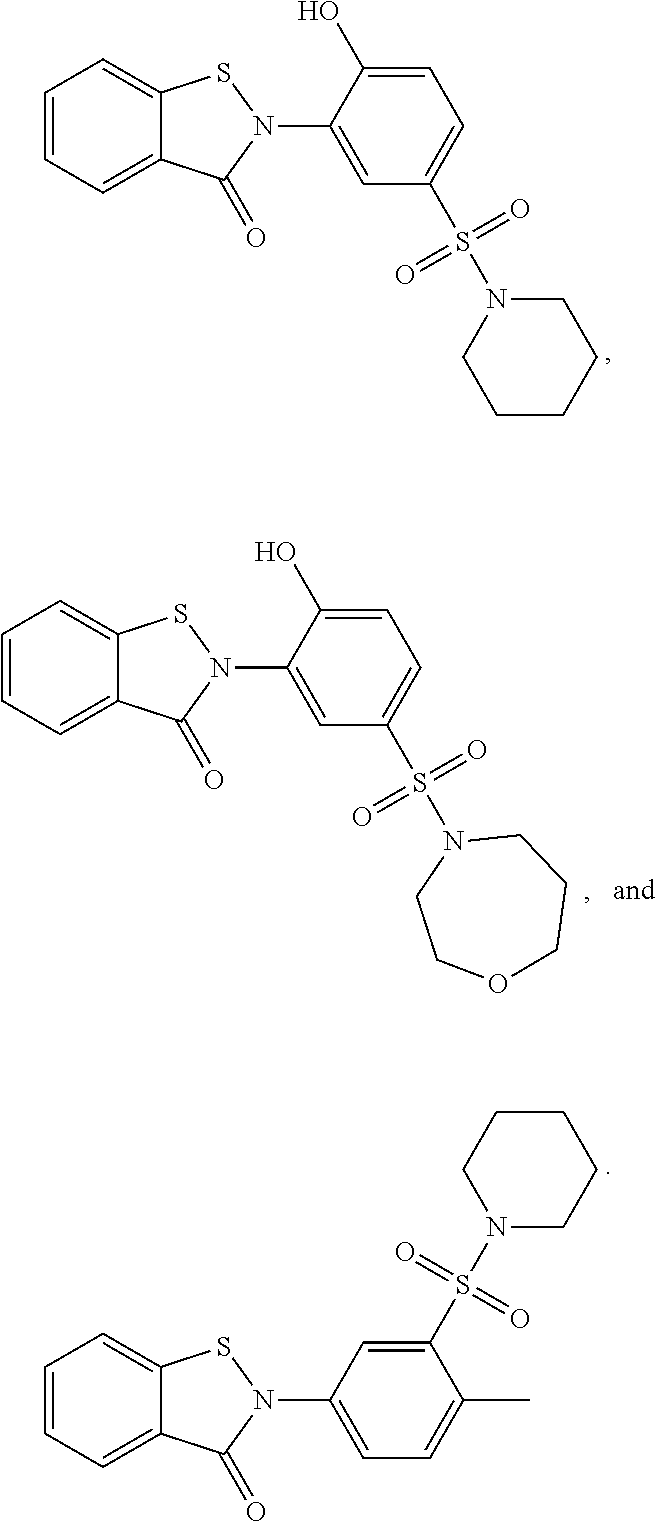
C1=CC=C2C(=C1)SN(C1=CC(S(=O)(=O)N3CCCCC3)=CC=C1O)C2=O.C1=CC=C2C(=C1)SN(C1=CC(S(=O)(=O)N3CCOCCC3)=CC=C1O)C2=O.C1=CC=C2C(=C1)SN(C1=CC=C(C)C(S(=O)(=O)N3CCCCC3)=C1)C2=O
